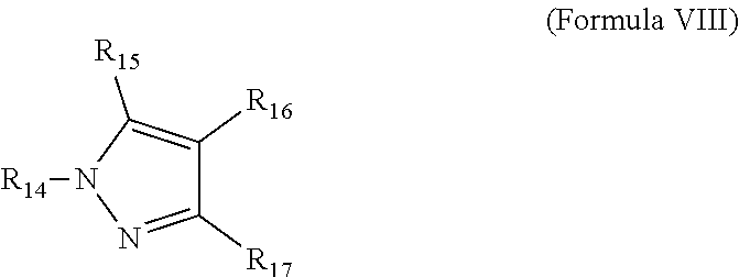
C1([R16])=C([R15])N([R14])N=C1[R17]
